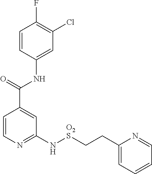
C1=CC(NC(C2=CC(N[O2S]CCC3=CC=CC=N3)=NC=C2)=O)=CC(Cl)=C1F
